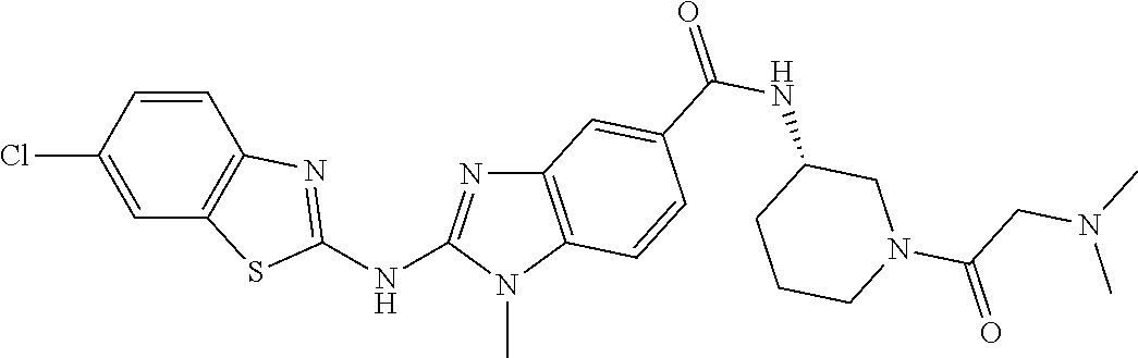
C1(Cl)=CC2=C(C=C1)N=C(NC1=NC3=C(N1C)C=CC(C(NC1CN(C(=O)CN(C)C)CCC1)=O)=C3)S2
